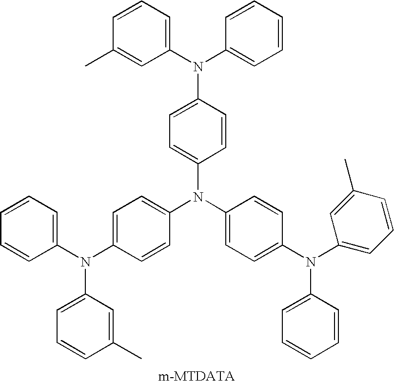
C1=C(N(C2=CC=C(N(C3=CC=CC(C)=C3)C3=CC=CC=C3)C=C2)C2=CC=C(N(C3=CC=CC=C3)C3=CC=CC(C)=C3)C=C2)C=CC(N(C2=CC=CC(C)=C2)C2=CC=CC=C2)=C1
